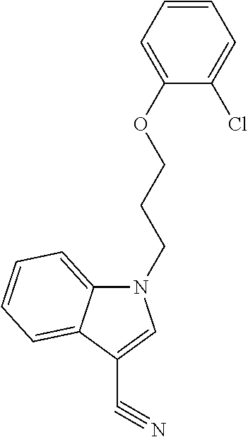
C1(OCCCN2C3=CC=CC=C3C(C#N)=C2)=CC=CC=C1Cl
